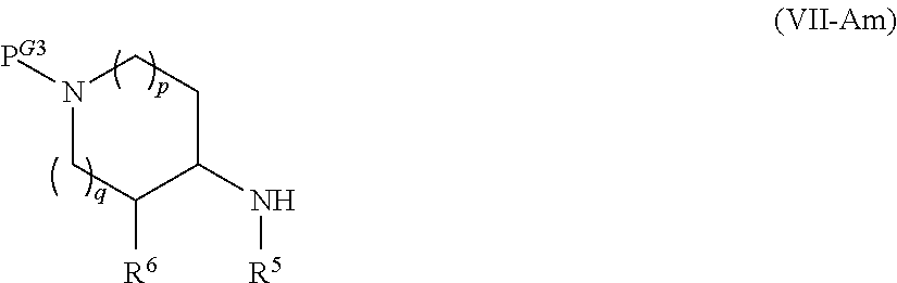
N1([PG3])CC([R6])C(N[R5])CC1
